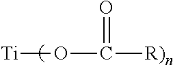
[Ti]OC(=O)[R)n]
